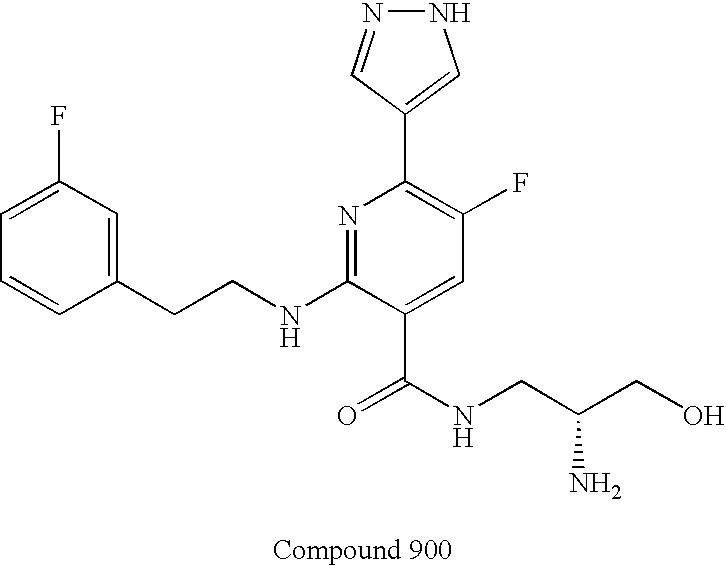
C1=CC(CCNC2=NC(C3=CNN=C3)=C(F)C=C2C(NCC(CO)N)=O)=CC(F)=C1
